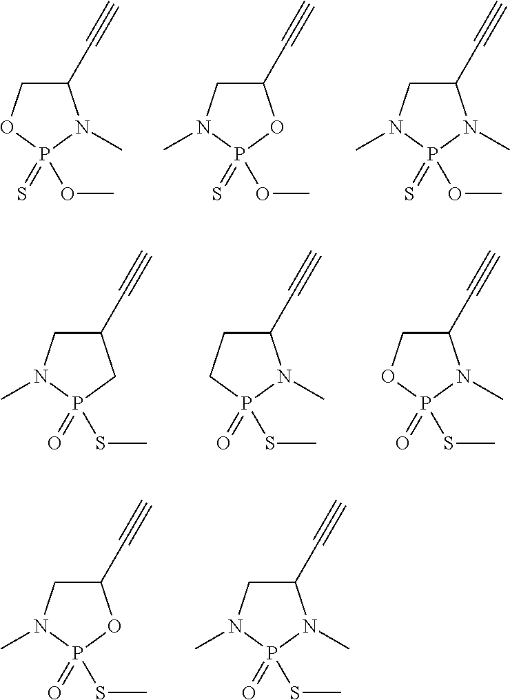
C1(C#C)CN(C)P(=S)(OC)O1.C1(C#C)COP(=S)(OC)N1C.C1(C#C)CN(C)P(=S)(OC)N1C.C1(C#C)CN(C)P(=O)(SC)C1.C1(C#C)CCP(=O)(SC)N1C.C1(C#C)COP(=O)(SC)N1C.C1(C#C)CN(C)P(=O)(SC)O1.C1(C#C)CN(C)P(=O)(SC)N1C
